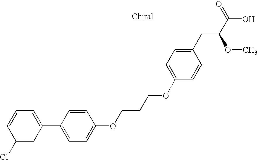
C1(C2=CC=C(OCCCOC3=CC=C(CC(C(O)=O)OC)C=C3)C=C2)=CC=CC(Cl)=C1
